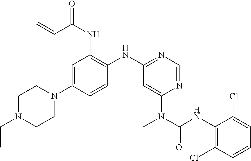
C1=C(N2CCN(CC)CC2)C=CC(NC2=NC=NC(N(C(NC3=C(Cl)C=CC=C3Cl)=O)C)=C2)=C1NC(C=C)=O
